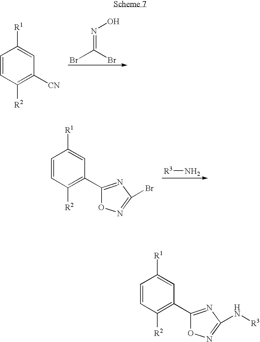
BrC(Br)=NO.C1=CC([R2])=C([CN])C=C1[R1].[R3]N.C1=CC([R2])=C(C2=NC(Br)=NO2)C=C1[R1].C1=CC([R2])=C(C2=NC(N[R3])=NO2)C=C1[R1]
